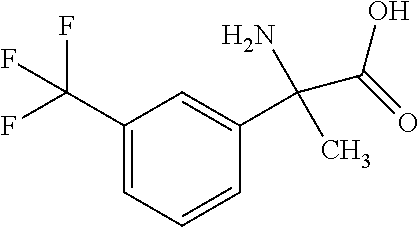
C1(C(F)(F)F)=CC=CC(C(C(O)=O)(N)C)=C1
